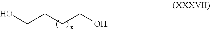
C(CCC[OH])O
